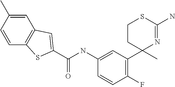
C1=C(NC(=O)C2=CC3=C(C=CC(C)=C3)S2)C=CC(F)=C1C1(C)N=C(N)SCC1
